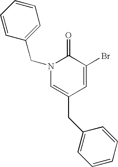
N1(CC2=CC=CC=C2)C=C(CC2=CC=CC=C2)C=C(Br)C1=O
